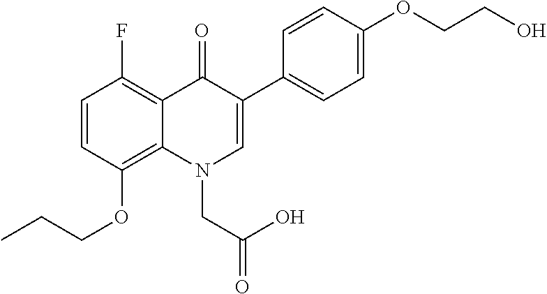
C1=CC(OCCC)=C2C(=C1F)C(=O)C(C1=CC=C(OCCO)C=C1)=CN2CC(O)=O
